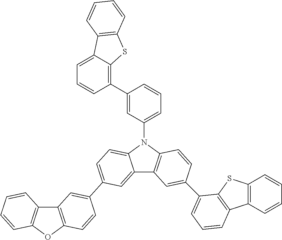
C1(C2=C3C(=CC=C2)C2=C(S3)C=CC=C2)=CC(N2C3=CC=C(C4=CC5=C(OC6=C5C=CC=C6)C=C4)C=C3C3=C2C=CC(C2=CC=CC4=C2SC2=C4C=CC=C2)=C3)=CC=C1
